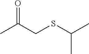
CC(CSC(C)C)=O
